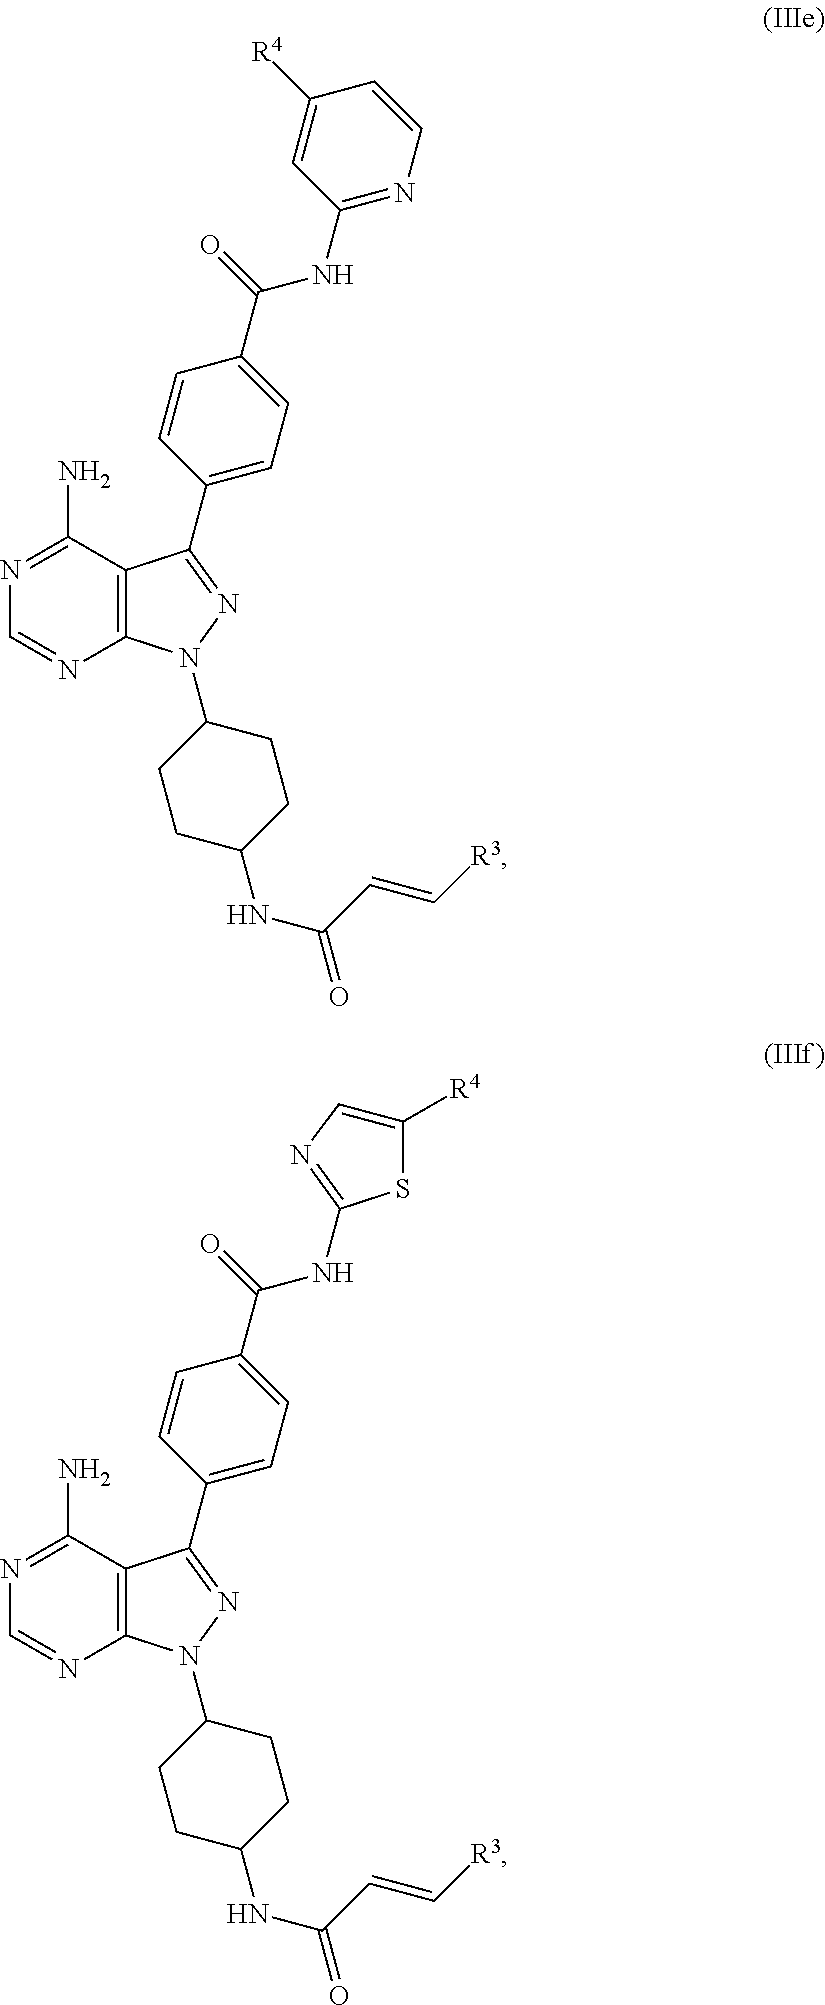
C12=C(C(N)=NC=N1)C(C1=CC=C(C(NC3=NC=CC([R4])=C3)=O)C=C1)=NN2C1CCC(NC(C=C[R3])=O)CC1.S1C(NC(C2=CC=C(C3=NN(C4CCC(NC(C=C[R3])=O)CC4)C4=C3C(N)=NC=N4)C=C2)=O)=NC=C1[R4]
